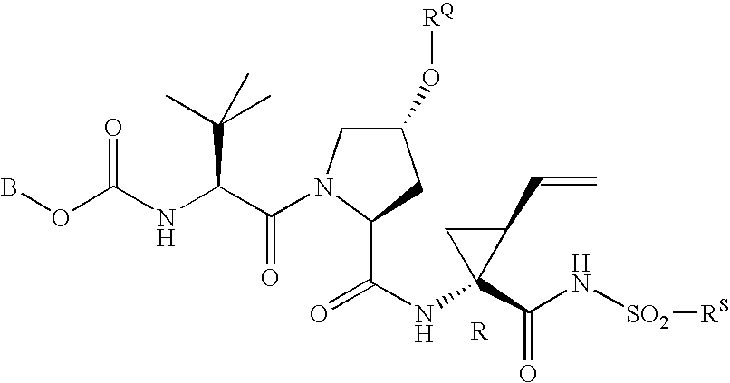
C1(O[RQ])CN(C(=O)C(C(C)(C)C)NC(=O)OB)C(C(=O)NC2(C(=O)N[SO2][RS])CC2C=C)C1
